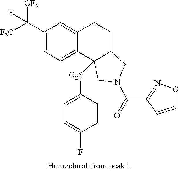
[F3C]C(C1=CC=C2C(=C1)CCC1C2([O2S]C2=CC=C(F)C=C2)CN(C(=O)C2=NOC=C2)C1)([CF3])F
